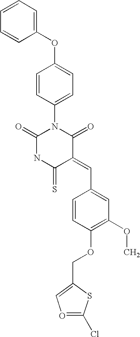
C1(OC2=CC=C(N3C(=O)NC(=S)C(=CC4=CC(OC)=C(OCC5=CO=C(Cl)S5)C=C4)C3=O)C=C2)=CC=CC=C1
